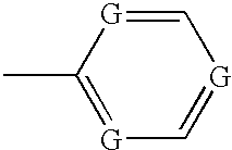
[G]1=C(C)[G]=C[G]=C1
